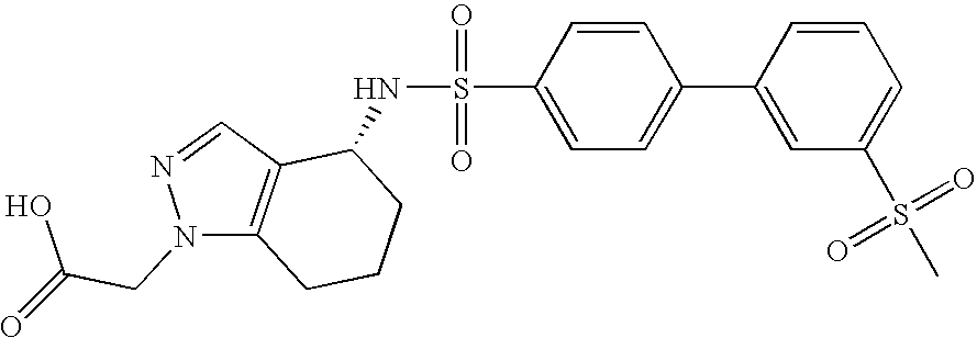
C1=C(C2=CC=C(S(=O)(=O)NC3C4=C(N(CC(O)=O)N=C4)CCC3)C=C2)C=CC=C1S(=O)(=O)C
